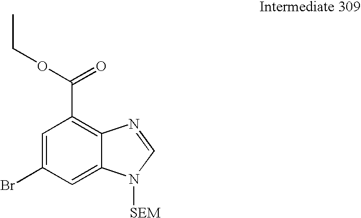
C1=C(Br)C=C2C(=C1C(OCC)=O)N=CN2[SEM]
